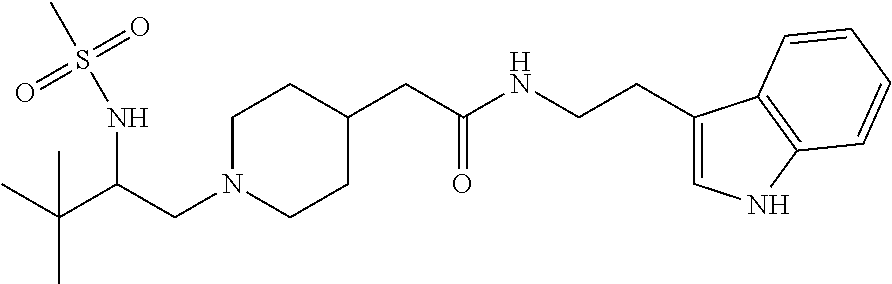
C1N(CC(C(C)(C)C)NS(C)(=O)=O)CCC(CC(NCCC2=CNC3=C2C=CC=C3)=O)C1
